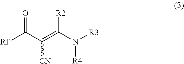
[Rf]C(C(=C(N([R3])[R4])[R2])[CN])=O
